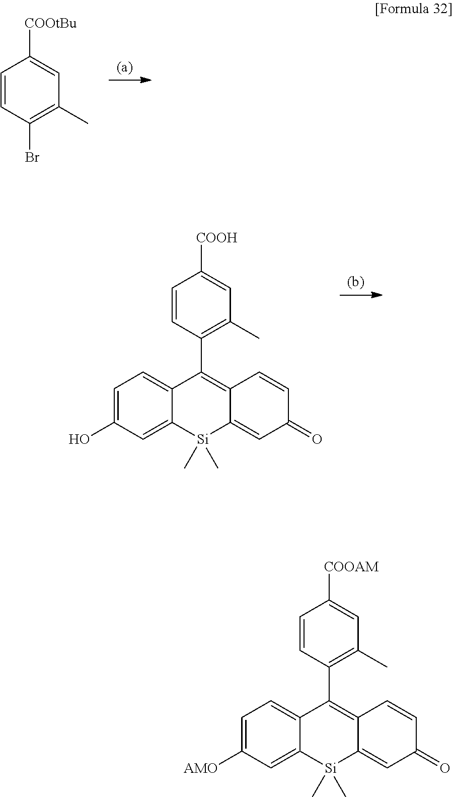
C1(Br)=C(C)C=C([COOtBu])C=C1.C1=C(O)C=C2C(=C1)C(C1=C(C)C=C([COOH])C=C1)=C1C(=CC(=O)C=C1)[Si]2(C)C.C1=C([AMO])C=C2C(=C1)C(C1=C(C)C=C([COOAM])C=C1)=C1C(=CC(=O)C=C1)[Si]2(C)C
